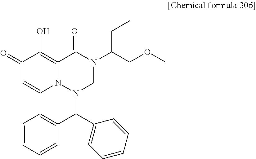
C(C1=CC=CC=C1)(N1CN(C(COC)CC)C(=O)C2=C(O)C(=O)C=CN12)C1=CC=CC=C1
